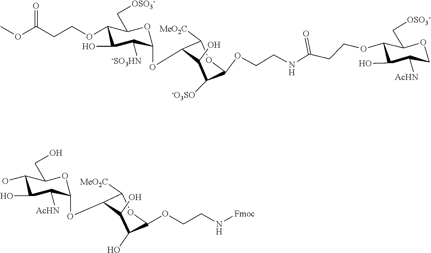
OC1C(O)C([AcHN])C(OC2C([MeO2C])OC(OCCN[Fmoc])C(O)C2O)OC1CO.O(C(CCOC1C(O)C([-SO3HN])C(OC2C([MeO2C])OC(OCCNC(CCOC3C(O)C([AcHN])COC3C[OSO3-])=O)C([-O3SO])C2O)OC1C[OSO3-])=O)C
